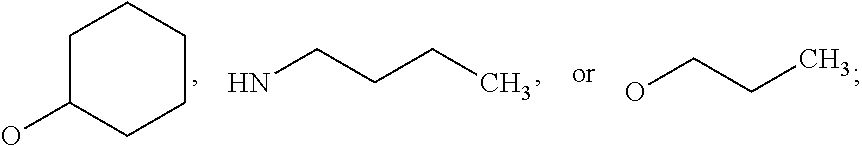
OC1CCCCC1.NCCCC.OCCC
